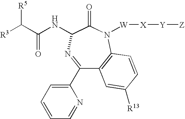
C1(C2=CC=CC=N2)=NC(NC(C([R3])[R5])=O)C(=O)N([W][X][Y][Z])C2=C1C=C([R13])C=C2
